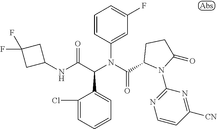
C1=CC=C(Cl)C(C(C(NC2CC(F)(F)C2)=O)N(C(=O)C2N(C3=NC=CC([CN])=N3)C(=O)CC2)C2=CC(F)=CC=C2)=C1
